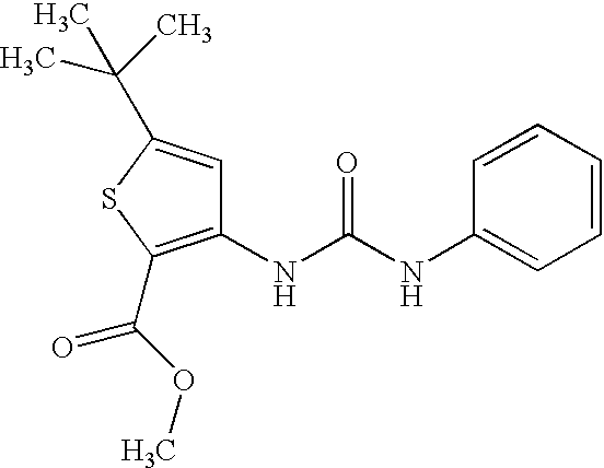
C1(NC(NC2=CC=CC=C2)=O)=C(C(=O)OC)SC(C(C)(C)C)=C1
